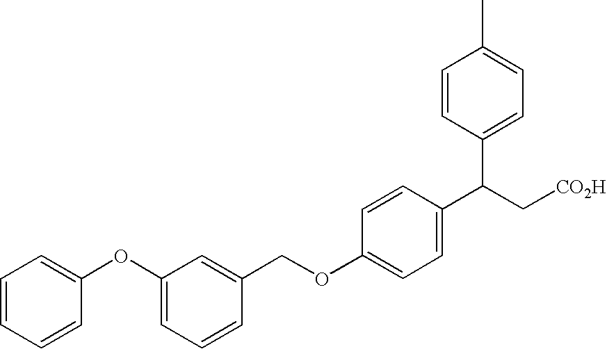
C1=CC=CC(OC2=CC=CC(COC3=CC=C(C(C[CO2H])C4=CC=C(C)C=C4)C=C3)=C2)=C1
